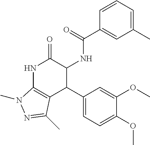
N1C2=C(C(C3=CC=C(OC)C(OC)=C3)C(NC(=O)C3=CC(C)=CC=C3)C1=O)C(C)=NN2C
